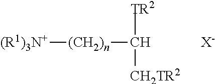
[(CH2)n](C([TR2])[CH2TR2])[(R1)3N+].[X-]
